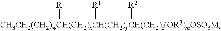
[CH3CH2(CH2)wCH(CH2)xCH(CH2)yCH(CH2)z(OR3)mOSO3M]([R])([R1])[R2]
